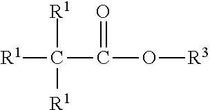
[R1]C(C(O[R3])=O)([R1])[R1]
